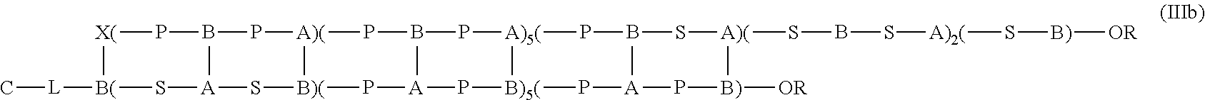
[X(]PBP[A)(]PBP[A)5(]PBS[A)(]SBS[A)2(]S[B)][OR].C[L][B(]S[A]S[B)(]P[A]P[B)5(]P[A]P[B)][OR]
